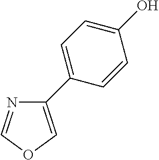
C1(C2=CC=C(O)C=C2)=COC=N1
